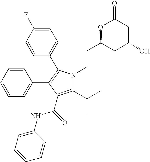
C1=CC=CC(C2=C(C3=CC=C(F)C=C3)N(CCC3CC(O)CC(=O)O3)C(C(C)C)=C2C(=O)NC2=CC=CC=C2)=C1
